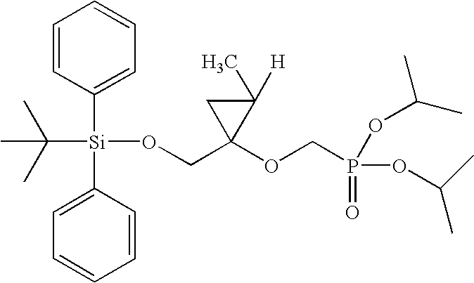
C1=CC([Si](C2=CC=CC=C2)(C(C)(C)C)OCC2(OCP(OC(C)C)(=O)OC(C)C)C(C)([H])C2)=CC=C1
